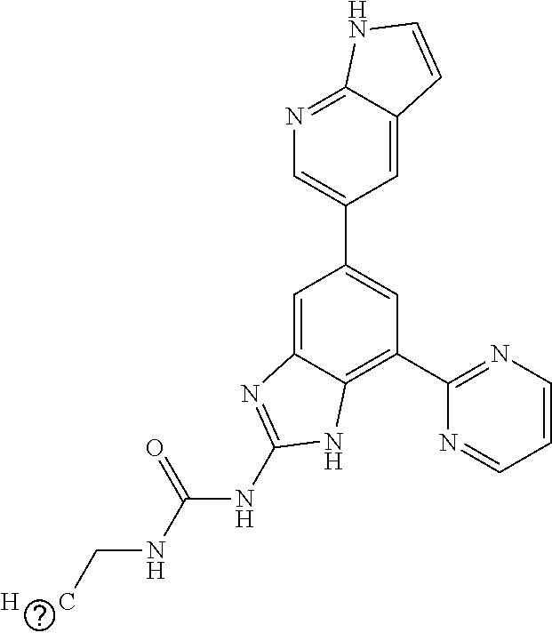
C1=C2C(=NC=C1C1=CC(C3=NC=CC=N3)=C3C(=C1)N=C(NC(NC[H      C])=O)N3)NC=C2
